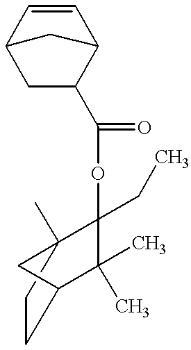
C1C(C(=O)OC2(CC)C3(C)CCC(C2(C)C)C3)C2C=CC1C2
